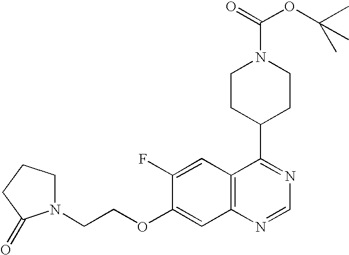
C12=C(N=CN=C1C1CCN(C(=O)OC(C)(C)C)CC1)C=C(OCCN1CCCC1=O)C(F)=C2
